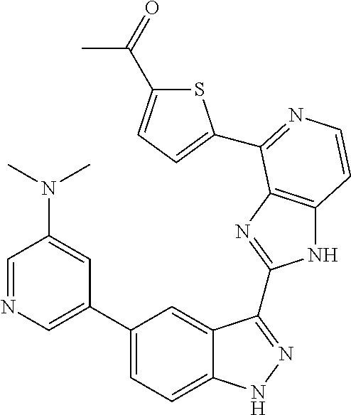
C1(C2=CN=CC(N(C)C)=C2)=CC=C2C(=C1)C(C1=NC3=C(N1)C=CN=C3C1=CC=C(C(=O)C)S1)=NN2
